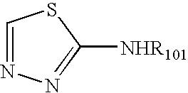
C1=NN=C([NHR101])S1
